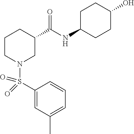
S(N1CC(C(NC2CCC(O)CC2)=O)CCC1)(C1=CC(C)=CC=C1)(=O)=O
